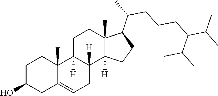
C1C2=CCC3([H])C([H])(C2(C)CCC1O)CCC1(C)C(C(CCCC(C(C)C)C(C)C)C)CCC13[H]
